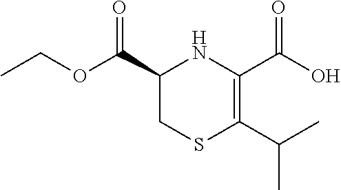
C1(C(OCC)=O)CSC(C(C)C)=C(C(O)=O)N1
